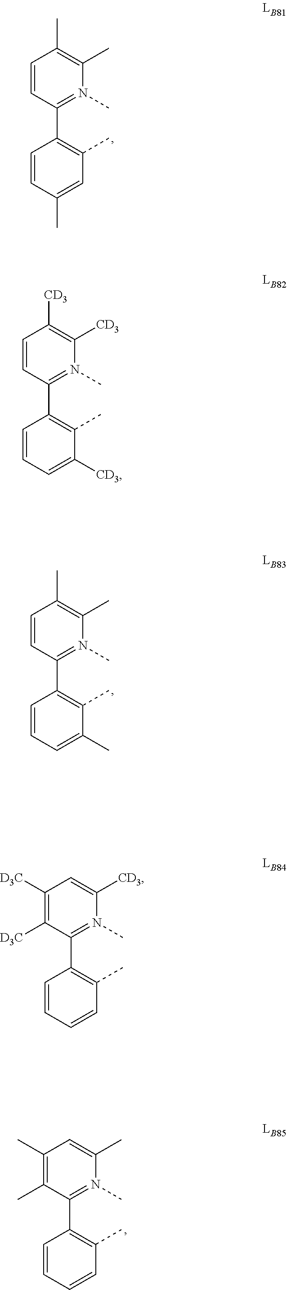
C1=CC(C2=C(C)C=C(C)C=C2)=N(C)C(C)=C1C.C1=CC(C2=C(C)C(C)=CC=C2)=N(C)C(C)=C1C.C1([D3C])=C([D3C])C(C2=C(C)C=CC=C2)=N(C)C([CD3])=C1.C1=CC(C2=C(C)C([CD3])=CC=C2)=N(C)C([CD3])=C1[CD3].C1(C)=C(C)C(C2=C(C)C=CC=C2)=N(C)C(C)=C1
